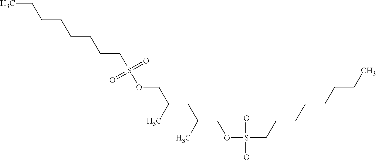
O(S(CCCCCCCC)(=O)=O)CC(CC(COS(CCCCCCCC)(=O)=O)C)C
